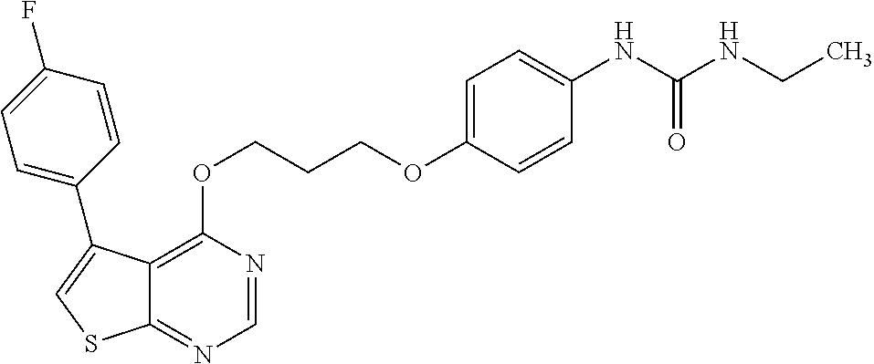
C12=C(OCCCOC3=CC=C(NC(NCC)=O)C=C3)N=CN=C1SC=C2C1=CC=C(F)C=C1
